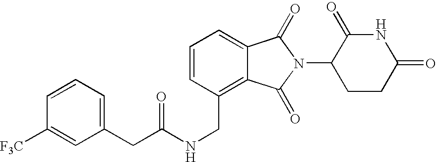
N(CC1=C2C(=CC=C1)C(=O)N(C1CCC(=O)NC1=O)C2=O)C(=O)CC1=CC=CC([F3C])=C1
